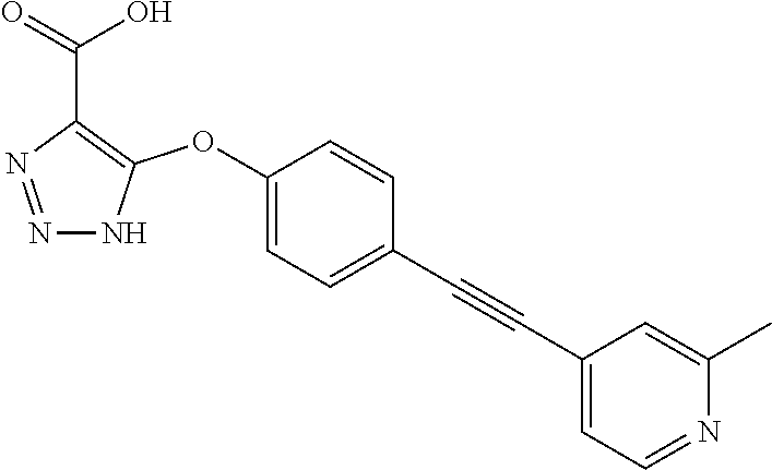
N1=NC(C(=O)O)=C(OC2=CC=C(C#CC3=CC=NC(C)=C3)C=C2)N1
